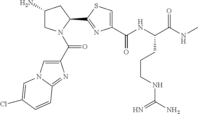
C1(N)CN(C(C2=CN3C(=N2)C=CC(Cl)=C3)=O)C(C2=NC(C(NC(C(NC)=O)CCCNC(N)=N)=O)=CS2)C1
